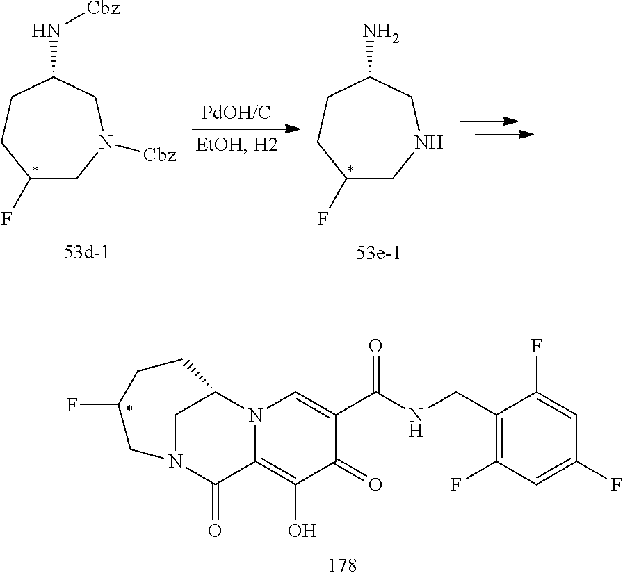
C1(=O)C(C(=O)NCC2=C(F)C=C(F)C=C2F)=CN2C(=C1O)C(=O)N1CC2CCC(F)C1.C1(F)CN([Cbz])CC(N[Cbz])CC1.C1(F)CNCC(N)CC1
